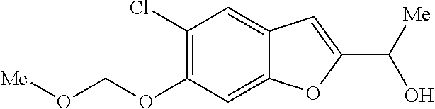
C1(Cl)=C(OCO[Me])C=C2C(=C1)C=C(C([Me])O)O2
